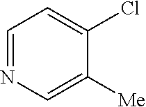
C1=NC=C([Me])C(Cl)=C1
